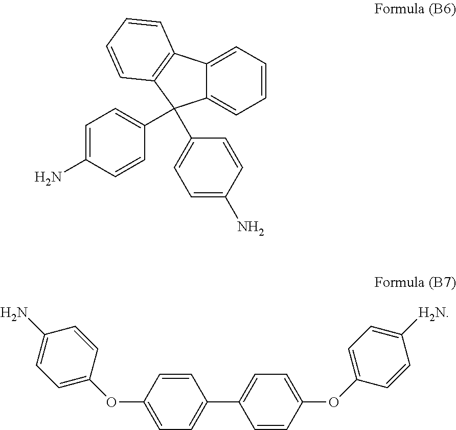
C12=CC=CC=C1C(C1=CC=C(N)C=C1)(C1=CC=C(N)C=C1)C1=C2C=CC=C1.C1(OC2=CC=C(N)C=C2)=CC=C(C2=CC=C(OC3=CC=C([H2N])C=C3)C=C2)C=C1
